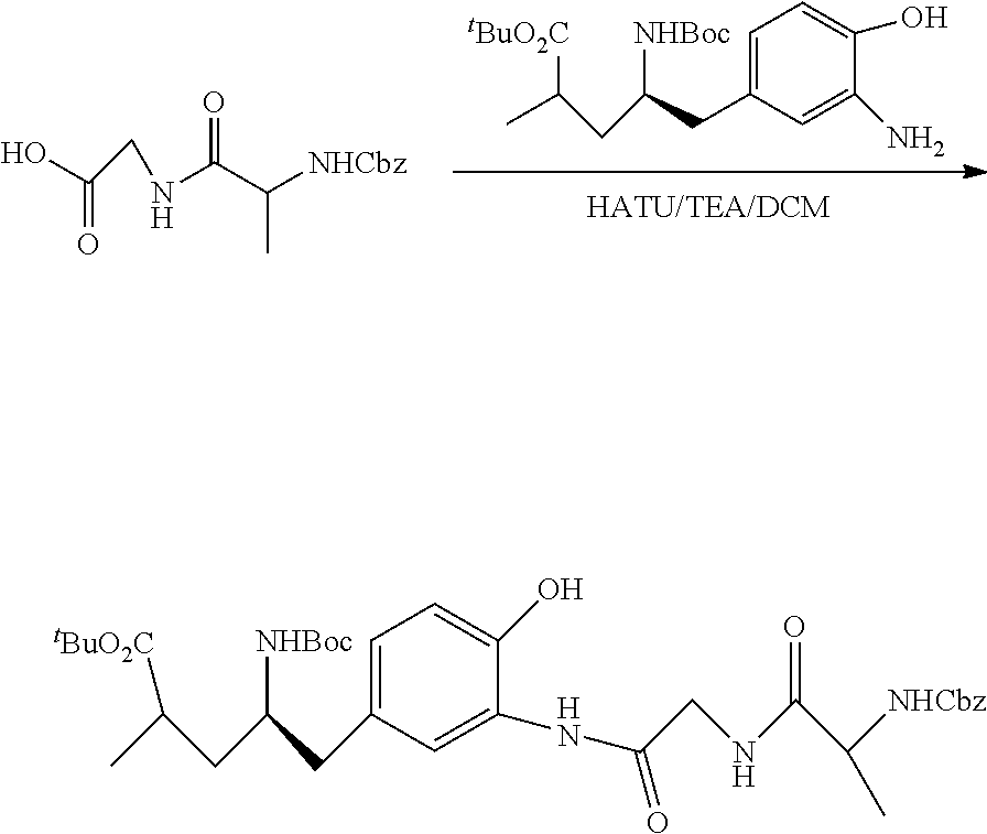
C1=C(CC(CC(C)[tBuO2C])[NHBoc])C=C(N)C(O)=C1.OC(=O)CNC(=O)C([NHCbz])C.C1=C(CC(CC(C)[tBuO2C])[NHBoc])C=C(NC(=O)CNC(C([NHCbz])C)=O)C(O)=C1
